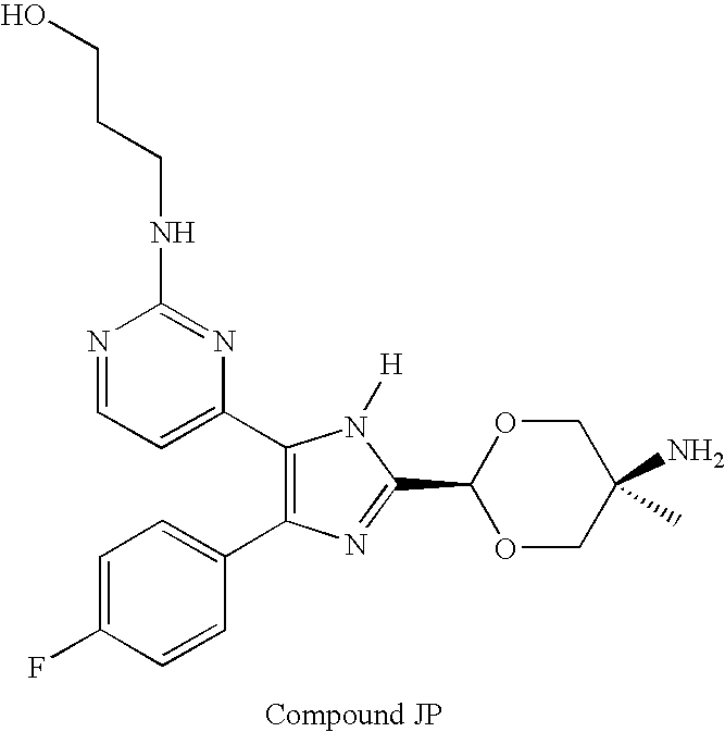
C1=C(F)C=CC(C2=C(C3=CC=NC(NCCCO)=N3)N([H])C(C3OCC(N)(C)CO3)=N2)=C1
